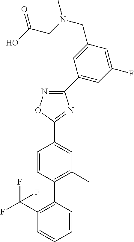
C1=CC(C2=C(C(F)(F)F)C=CC=C2)=C(C)C=C1C1=NC(C2=CC(F)=CC(CN(CC(=O)O)C)=C2)=NO1
